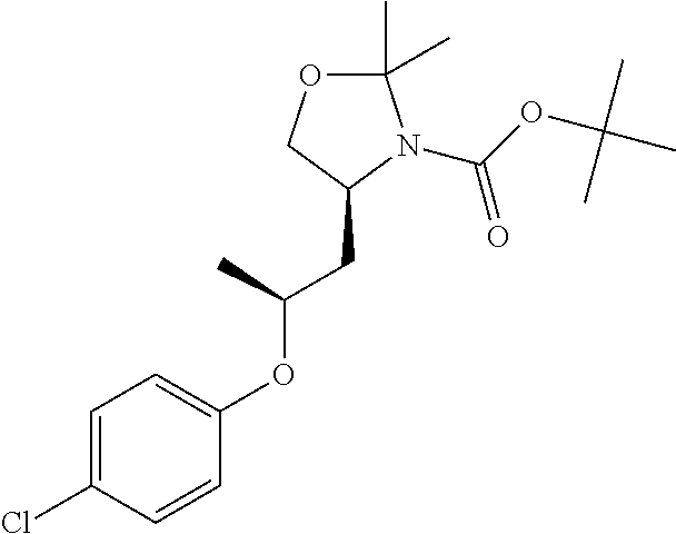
C1(C)(C)OCC(CC(OC2=CC=C(Cl)C=C2)C)N1C(OC(C)(C)C)=O
